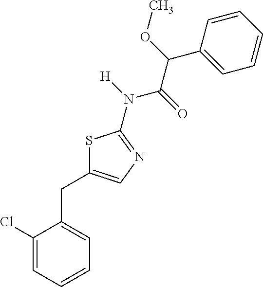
C1(Cl)=CC=CC=C1CC1=CN=C(N(C(C(C2=CC=CC=C2)OC)=O)[H])S1
